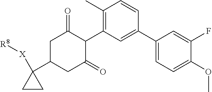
C1(C2=CC(C3C(=O)CC(C4([X][R8])CC4)CC3=O)=C(C)C=C2)=CC=C(OC)C(F)=C1
